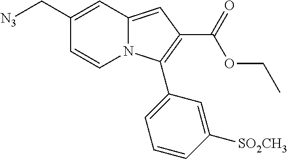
C1(C[N3])=CC2=CC(C(OCC)=O)=C(C3=CC=CC([SO2CH3])=C3)N2C=C1
